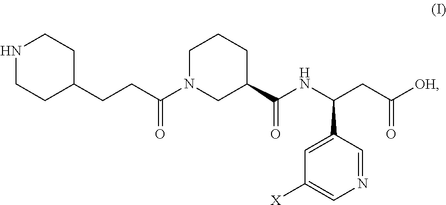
N1CCC(CCC(N2CC(C(NC(CC([OH])=O)C3=CC([X])=CN=C3)=O)CCC2)=O)CC1
